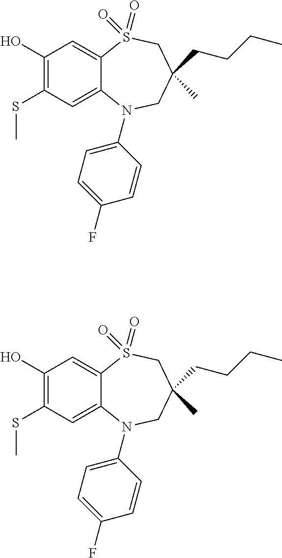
C1(O)=C(SC)C=C2C(=C1)S(=O)(=O)CC(CCCC)(C)CN2C1=CC=C(F)C=C1.C1(O)=C(SC)C=C2C(=C1)S(=O)(=O)CC(CCCC)(C)CN2C1=CC=C(F)C=C1
